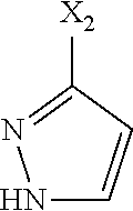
C1([X2])=NNC=C1
